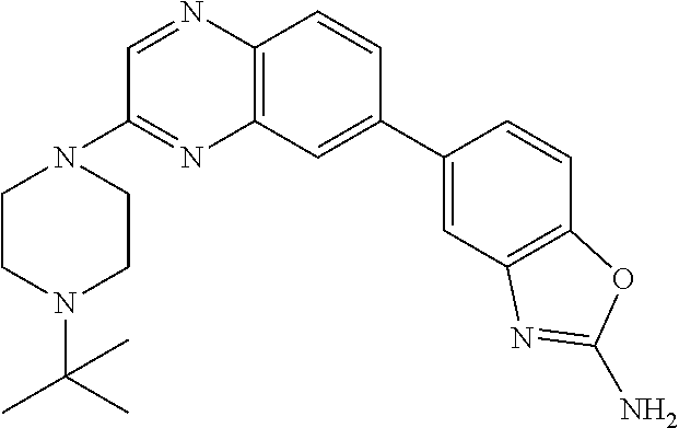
C1(N2CCN(C(C)(C)C)CC2)=NC2=C(N=C1)C=CC(C1=CC3=C(C=C1)OC(N)=N3)=C2
